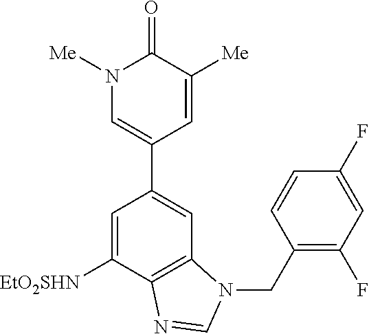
C1=C([EtO2SHN])C2=C(C=C1C1=CN([Me])C(=O)C([Me])=C1)N(CC1=C(F)C=C(F)C=C1)C=N2
